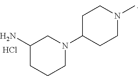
C1(N)CCCN(C2CCN(C)CC2)C1.Cl
